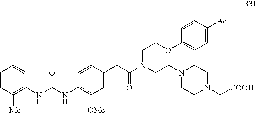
C(N1CCN(C[COOH])CC1)CN(C(CC1=CC([OMe])=C(NC(=O)NC2=C([Me])C=CC=C2)C=C1)=O)CCOC1=CC=C([Ac])C=C1
